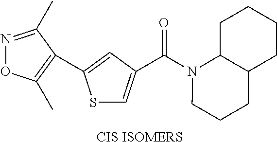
[CIS ISOMERS].S1C=C(C(N2CCCC3C2CCCC3)=O)C=C1C1=C(C)ON=C1C
